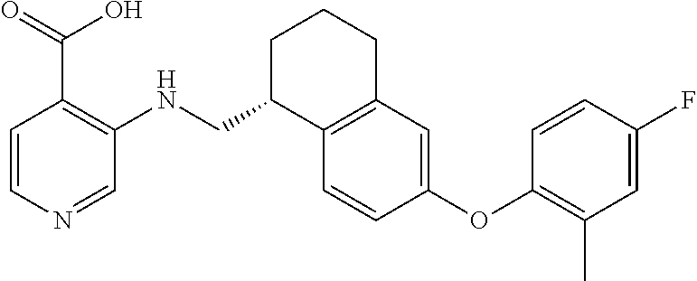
C1C(CNC2=C(C(O)=O)C=CN=C2)C2=C(CC1)C=C(OC1=C(C)C=C(F)C=C1)C=C2
